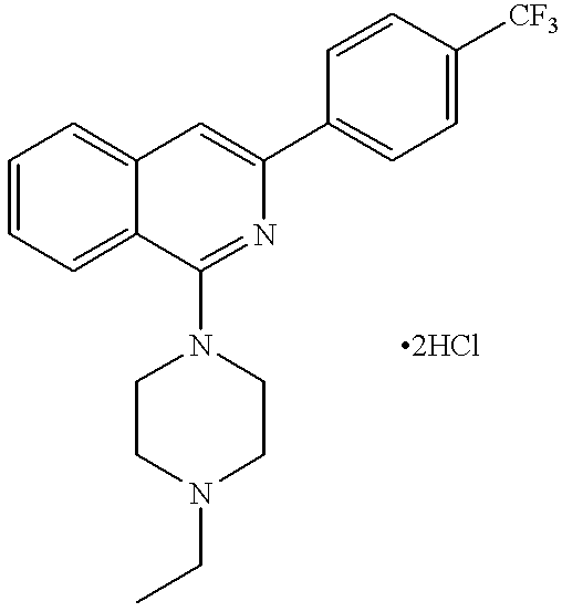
C1=CC=C2C(=C1)C=C(C1=CC=C([CF3])C=C1)N=C2N1CCN(CC)CC1.[2HCl]
